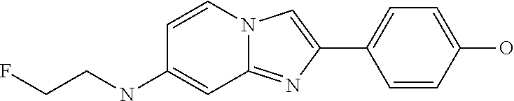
C1=CN2C(=NC(C3=CC=C(O)C=C3)=C2)C=C1NCCF
